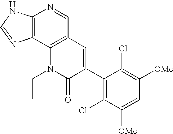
C12=C(C3=C(C=N1)C=C(C1=C(Cl)C([OMe])=CC([OMe])=C1Cl)C(=O)N3CC)N=CN2
